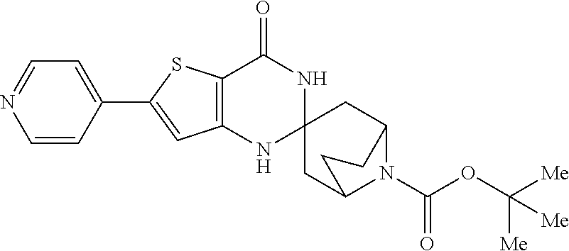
C12=C(NC3(NC1=O)CC1N(C(OC([Me])([Me])[Me])=O)C(C3)CC1)C=C(C1=CC=NC=C1)S2
